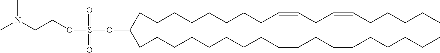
C(CCCCCCC=CCC=CCCCCC)CC(CCCCCCCCC=CCC=CCCCCC)OS(OCCN(C)C)(=O)=O
